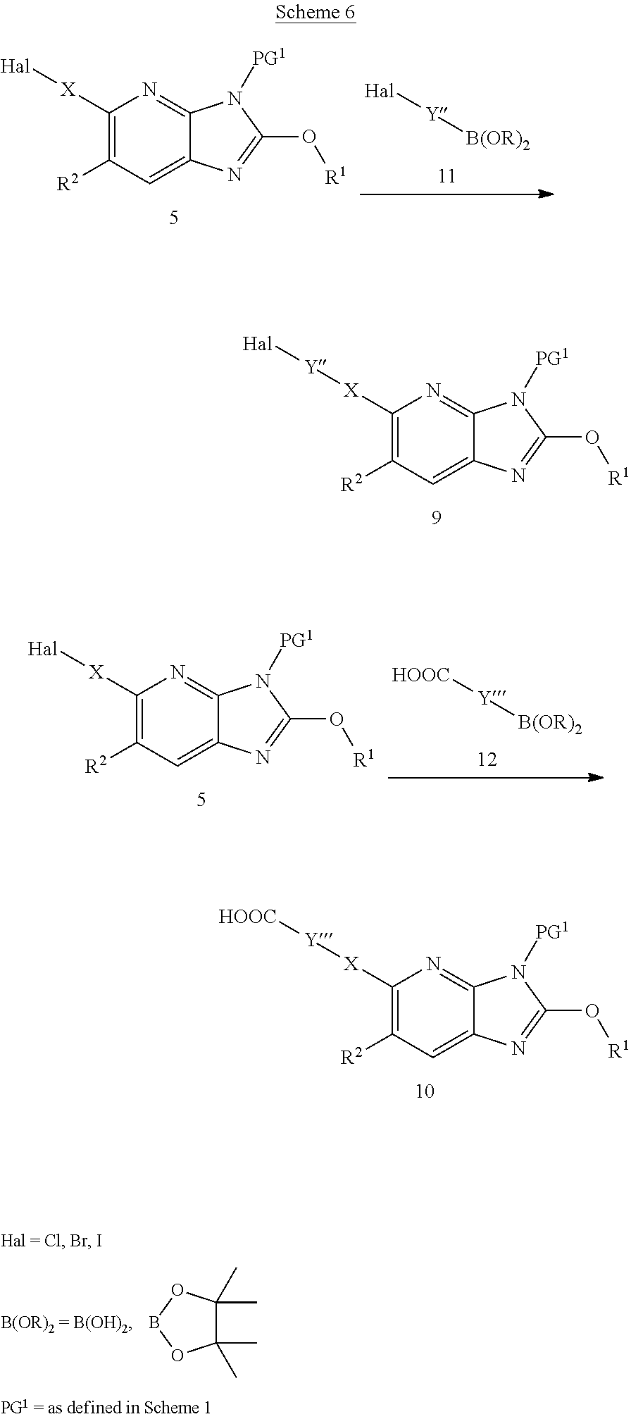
C1([X][Hal])=C([R2])C=C2C(=N1)N([PG1])C(O[R1])=N2.[Hal][Y][B(OR)2].[HOOC][Y][B(OR)2].C1([X][Hal])=C([R2])C=C2C(=N1)N([PG1])C(O[R1])=N2.C1([X][Y][HOOC])=C([R2])C=C2C(=N1)N([PG1])C(O[R1])=N2.C1(C)(C)C(C)(C)OBO1.C1([X][Y][Hal])=C([R2])C=C2C(=N1)N([PG1])C(O[R1])=N2
